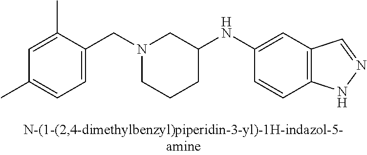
N1(CC2=CC=C(C)C=C2C)CCCC(NC2=CC3=C(C=C2)NN=C3)C1
